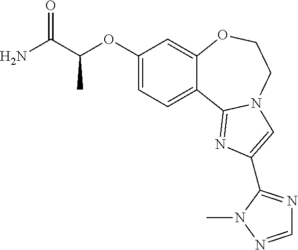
C1(OC(C(N)=O)C)=CC=C2C(=C1)OCCN1C2=NC(C2=NC=NN2C)=C1
